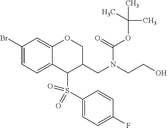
C1(Br)=CC=C2C(=C1)OCC(CN(CCO)C(=O)OC(C)(C)C)C2S(C1=CC=C(F)C=C1)(=O)=O
